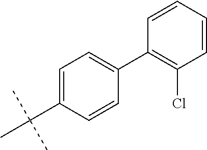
C1=C(C(C)(C)C)C=CC(C2=C(Cl)C=CC=C2)=C1
